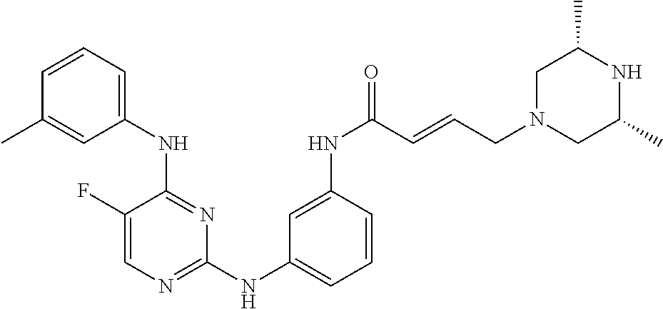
C1(F)=CN=C(NC2=CC=CC(NC(C=CCN3CC(C)NC(C)C3)=O)=C2)N=C1NC1=CC=CC(C)=C1
